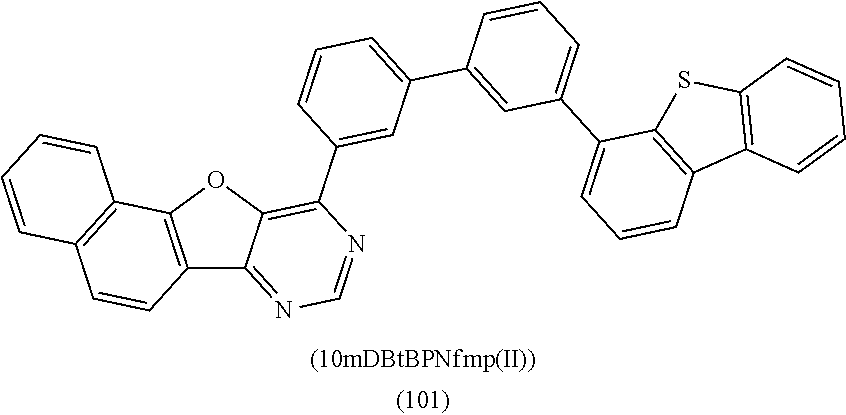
C12=C(OC3=C(C4=CC(C5=CC(C6=CC=CC7=C6SC6=C7C=CC=C6)=CC=C5)=CC=C4)N=CN=C13)C1=C(C=C2)C=CC=C1
